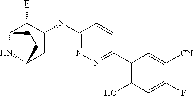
C1(N(C2=NN=C(C3=C(O)C=C(F)C([CN])=C3)C=C2)C)C(F)C2NC(C1)CC2
